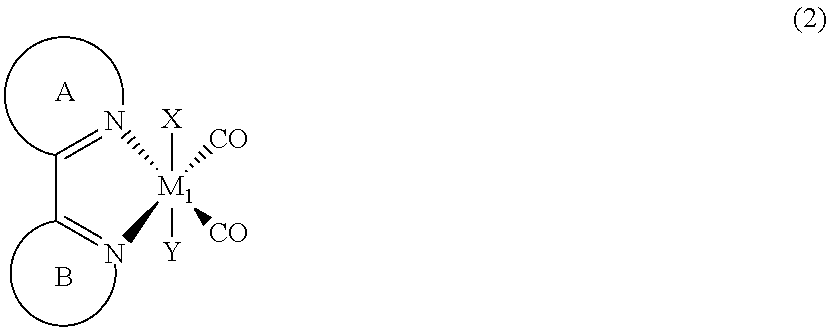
C1=N[M1]([X])([Y])([CO])([CO])N=C1.[A].B
